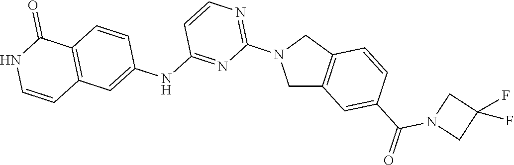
C1C2=C(CN1C1=NC=CC(NC3=CC4=C(C=C3)C(=O)NC=C4)=N1)C=CC(C(=O)N1CC(F)(F)C1)=C2
